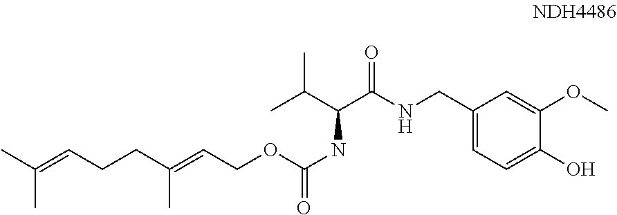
CC(=CCCC(=CCOC(NC(C(C)C)C(NCC1=CC=C(O)C(OC)=C1)=O)=O)C)C
